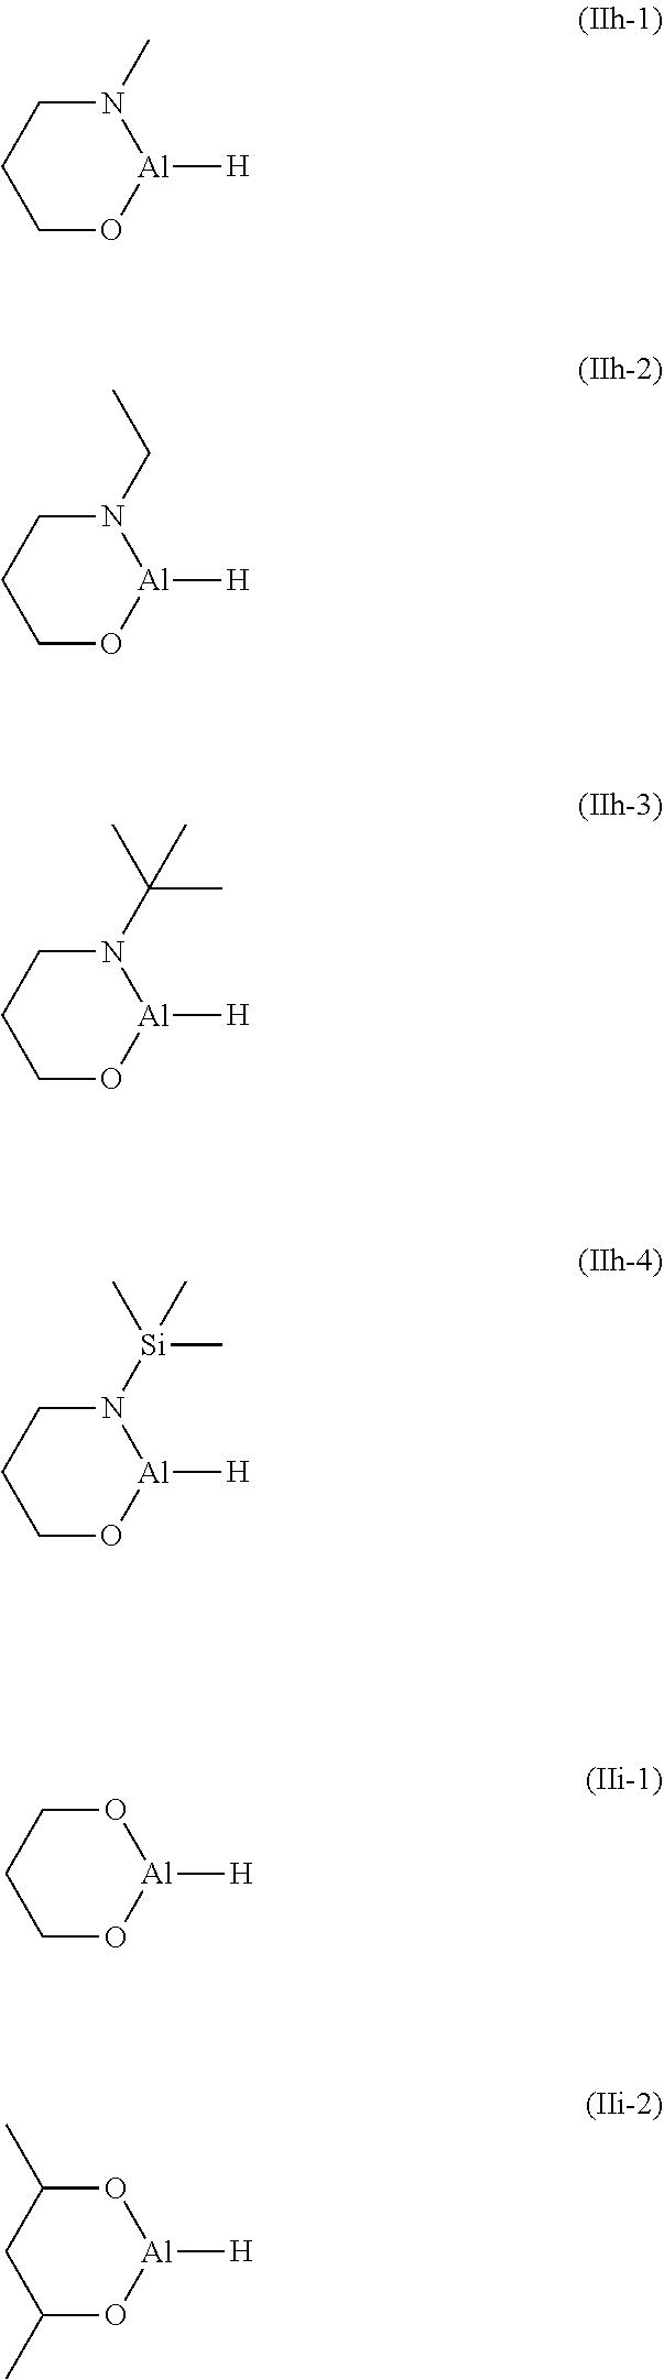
N1(C)CCCO[Al]1[H].N1(CC)CCCO[Al]1[H].N1(C(C)(C)C)CCCO[Al]1[H].N1([Si](C)(C)C)CCCO[Al]1[H].O1CCCO[Al]1[H].O1C(C)CC(C)O[Al]1[H]
